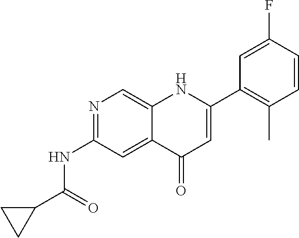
N1=C(NC(=O)C2CC2)C=C2C(=C1)NC(C1=C(C)C=CC(F)=C1)=CC2=O
